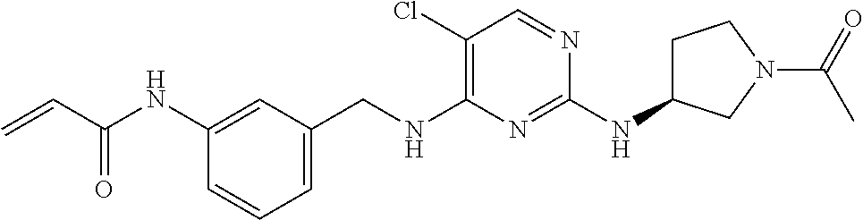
C=CC(NC1=CC(CNC2=C(Cl)C=NC(NC3CCN(C(C)=O)C3)=N2)=CC=C1)=O
